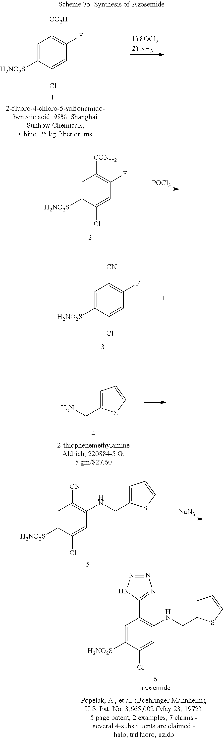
C1=C([H2NO2S])C(Cl)=CC(F)=C1[CO2H].[1) SOCl22) NH3].C1=C([H2NO2S])C(Cl)=CC(F)=C1[CONH2].[POCl3].C1=C([H2NO2S])C(Cl)=CC(F)=C1[CN].C1=C(CN)SC=C1.C1=C([H2NO2S])C(Cl)=CC(NCC2=CC=CS2)=C1[CN].[NaN3].C1=C([H2NO2S])C(Cl)=CC(NCC2=CC=CS2)=C1C1=NN=NN1
